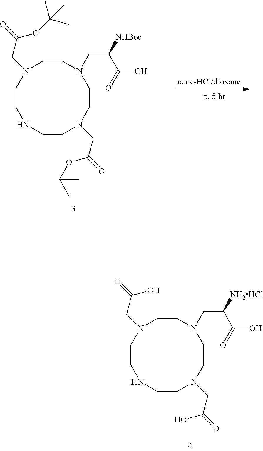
C1CN(CC(=O)O)CCN(CC([NH2HCl])C(=O)O)CCN(CC(=O)O)CCN1.C1CN(CC(=O)OC(C)C)CCN(CC([NHBoc])C(=O)O)CCN(CC(=O)OC(C)(C)C)CCN1
